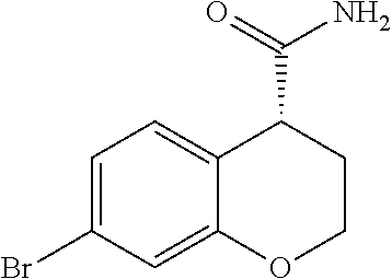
C1=C(Br)C=C2C(=C1)C(C(=O)N)CCO2
